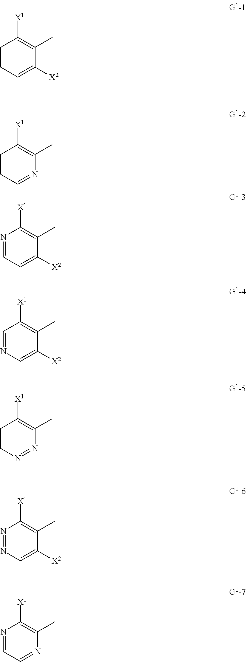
C1=CC=C([X2])C(C)=C1[X1].C1=CC=NC(C)=C1[X1].N1=CC=C([X2])C(C)=C1[X1].C1=NC=C([X2])C(C)=C1[X1].C1=CN=NC(C)=C1[X1].N1=NC=C([X2])C(C)=C1[X1].N1=CC=NC(C)=C1[X1]
